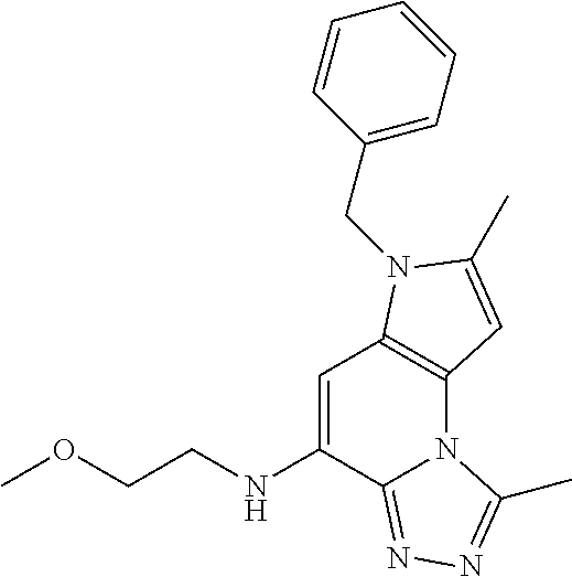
COCCNC1=CC2=C(N3C1=NN=C3C)C=C(C)N2CC1=CC=CC=C1
